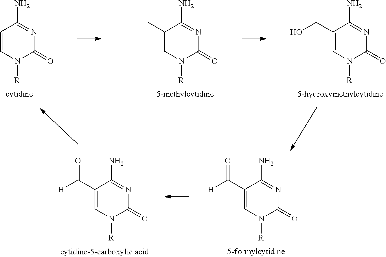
C1(C([H])=O)=CN([R])C(=O)N=C1N.C1(C([H])=O)=CN([R])C(=O)N=C1N.C1(CO)=CN([R])C(=O)N=C1N.C1(C)=CN([R])C(=O)N=C1N.C1=CN([R])C(=O)N=C1N
